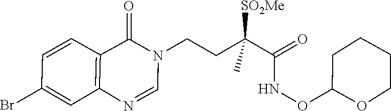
C1=NC2=C(C=CC(Br)=C2)C(=O)N1CCC(C(=O)NOC1OCCCC1)([SO2Me])C
